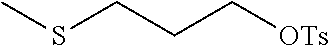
CSCCC[OTs]
